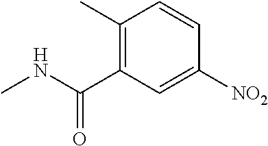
C1(C)=C(C(NC)=O)C=C([NO2])C=C1
